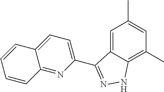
C1=C2C(=C(C)C=C1C)NN=C2C1=CC=C2C(=N1)C=CC=C2
